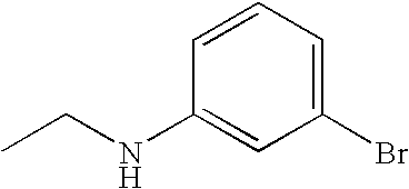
C1=CC=C(Br)C=C1NCC
